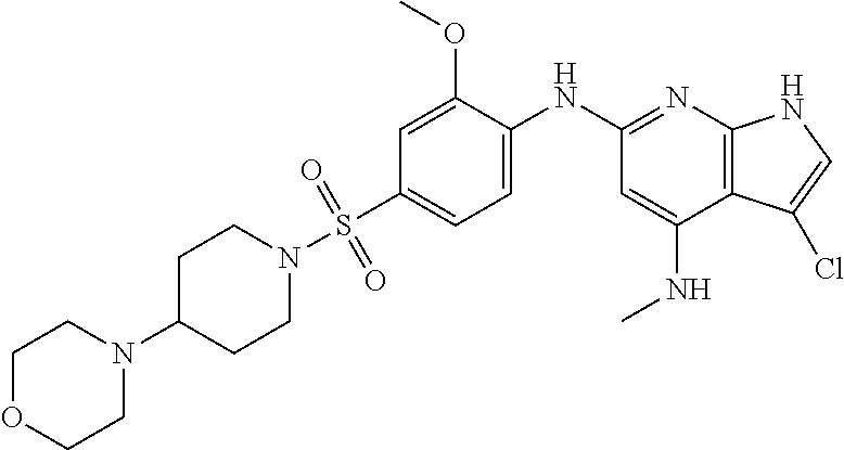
C1C(N2CCOCC2)CCN(S(C2=CC=C(NC3=NC4=C(C(NC)=C3)C(Cl)=CN4)C(OC)=C2)(=O)=O)C1
